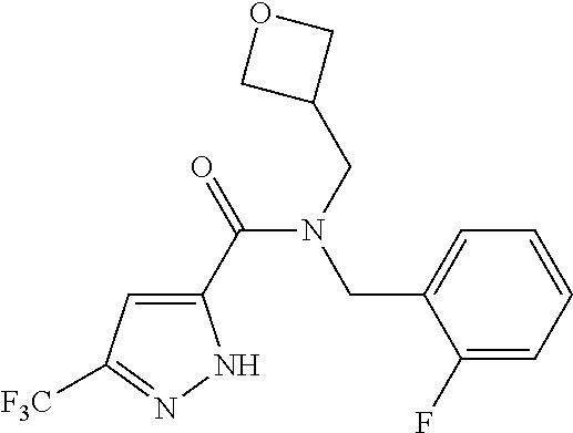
C1(C(=O)N(CC2=CC=CC=C2F)CC2COC2)=CC([F3C])=NN1
